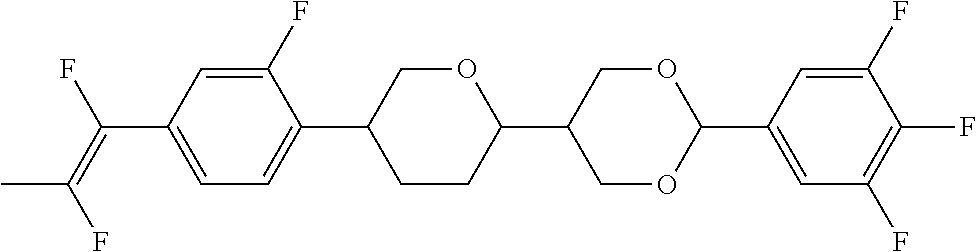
C(C1=CC=C(C2CCC(C3COC(C4=CC(F)=C(F)C(F)=C4)OC3)OC2)C(F)=C1)(=C(F)C)F
